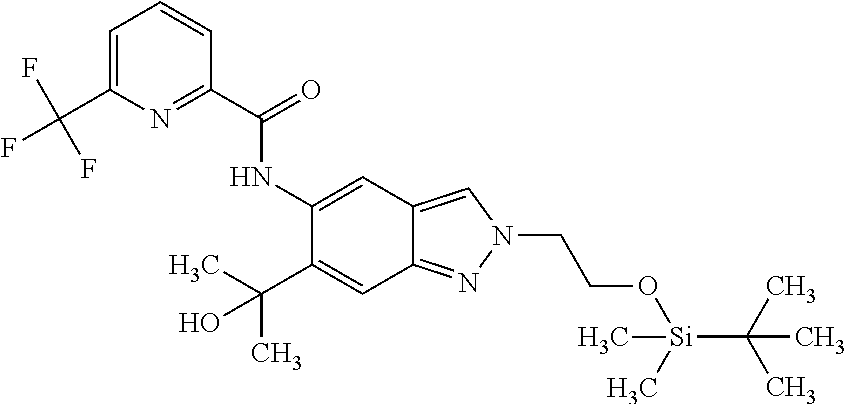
C1(NC(C2=NC(C(F)(F)F)=CC=C2)=O)=CC2=CN(CCO[Si](C(C)(C)C)(C)C)N=C2C=C1C(C)(C)O
